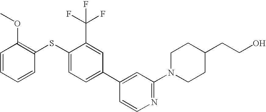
C1=CC=CC(SC2=CC=C(C3=CC(N4CCC(CCO)CC4)=NC=C3)C=C2C(F)(F)F)=C1OC
